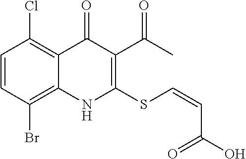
C1=CC(Br)=C2C(=C1Cl)C(=O)C(C(C)=O)=C(SC=CC(O)=O)N2
